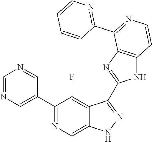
C1=NC=C(C2=NC=C3C(=C2F)C(C2=NC4=C(N2)C=CN=C4C2=NC=CC=C2)=NN3)C=N1
